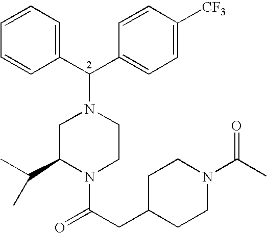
C1=CC=CC(C(N2CC(C(C)C)N(C(CC3CCN(C(C)=O)CC3)=O)CC2)C2=CC=C([CF3])C=C2)=C1
